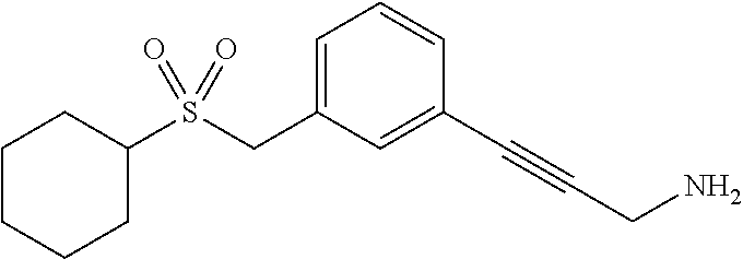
C1=C(CS(C2CCCCC2)(=O)=O)C=C(C#CCN)C=C1
